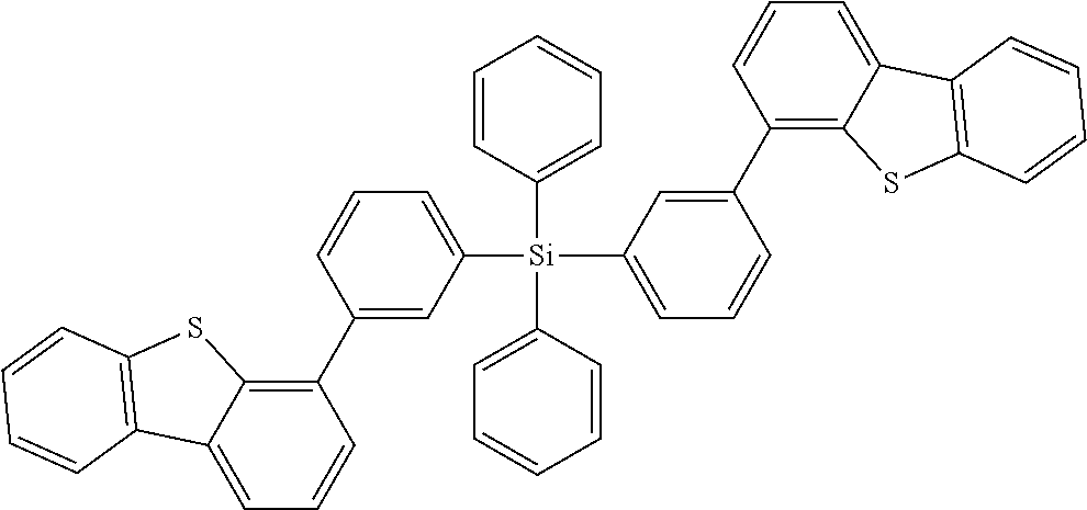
C12=CC=CC(C3=CC([Si](C4=CC=CC(C5=C6C(=CC=C5)C5=C(S6)C=CC=C5)=C4)(C)(C4=CC=CC=C4)C4=CC=CC=C4)=CC=C3)=C1SC1=C2C=CC=C1
